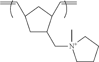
C1C(C[N+]2(C)CCCC2)C(C=C)CC1C=C
